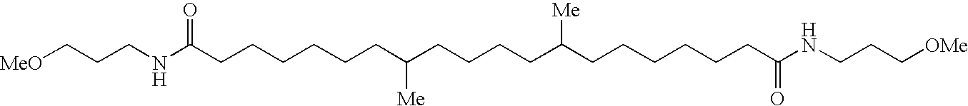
[MeO]CCCNC(CCCCCCC(CCCCC(CCCCCCC(NCCC[OMe])=O)[Me])[Me])=O
